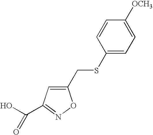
C1(CSC2=CC=C([OCH3])C=C2)=CC(C(O)=O)=NO1
